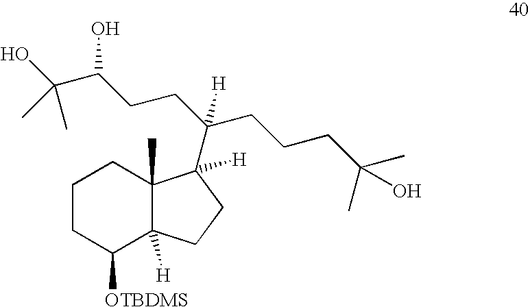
C1([OTBDMS])C2([H])C(C)(CCC1)C([H])(C(CCC(C(O)(C)C)O)(CCCC(C)(O)C)[H])CC2
